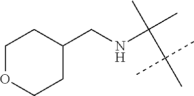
C(C(C)(C)C)(C)(C)NCC1CCOCC1
